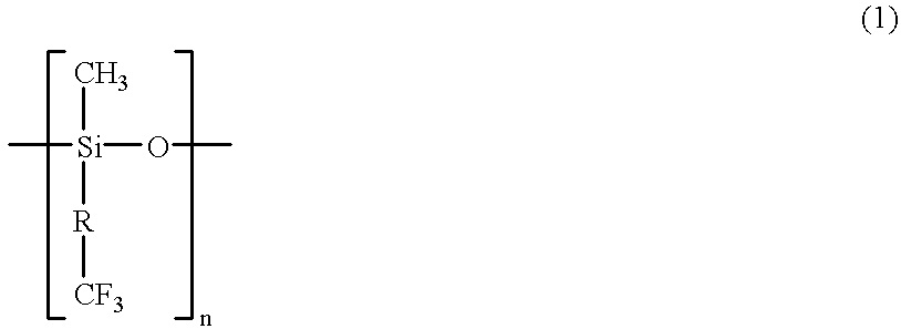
C[Si]([R][CF3])(C)OC
